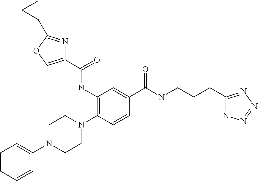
C1(NC(C2=COC(C3CC3)=N2)=O)=C(N2CCN(C3=C(C)C=CC=C3)CC2)C=CC(C(NCCCC2=NN=NN2)=O)=C1
